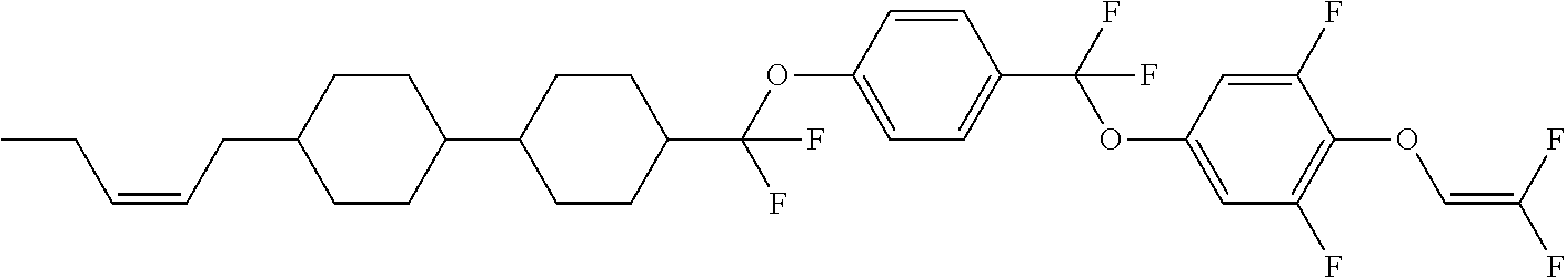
C1CC(C2CCC(C(OC3=CC=C(C(F)(OC4=CC(F)=C(OC=C(F)F)C(F)=C4)F)C=C3)(F)F)CC2)CCC1CC=CCC
